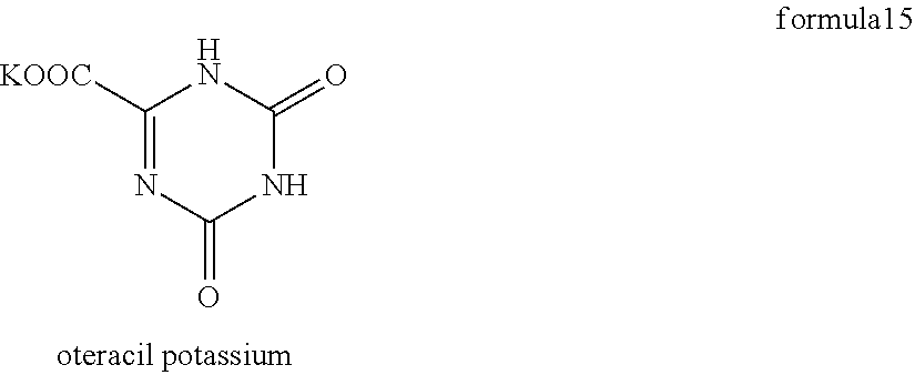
N1=C([KOOC])NC(=O)NC1=O
